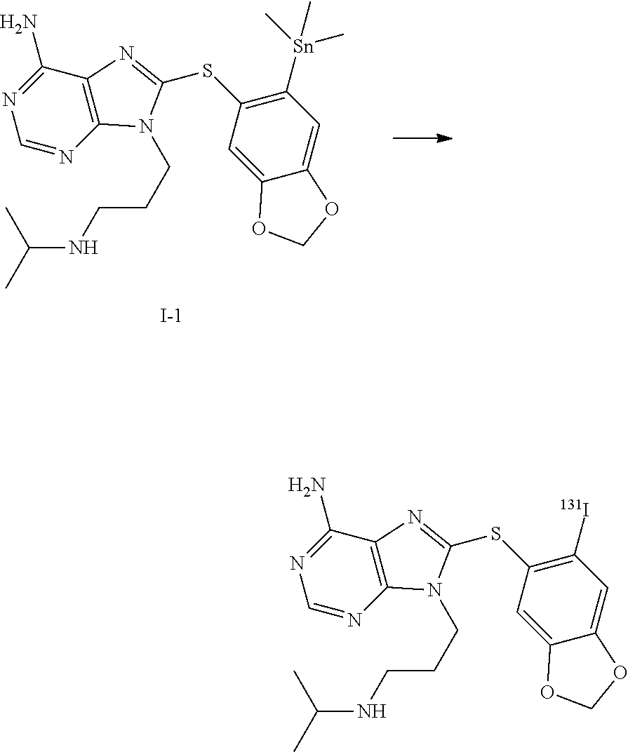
C(NCCCN1C2=C(C(N)=NC=N2)N=C1SC1=C([131I])C=C2C(=C1)OCO2)(C)C.C(NCCCN1C2=C(C(N)=NC=N2)N=C1SC1=C([Sn](C)(C)C)C=C2C(=C1)OCO2)(C)C.[I-]
